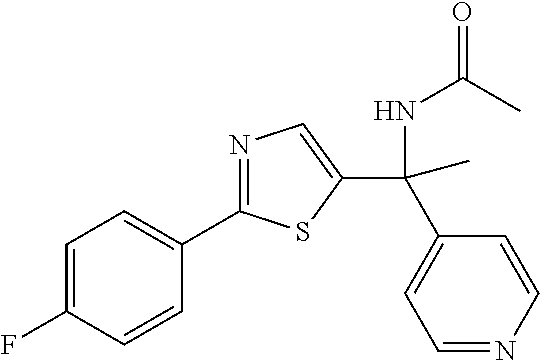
C1=C(F)C=CC(C2=NC=C(C(NC(=O)C)(C3=CC=NC=C3)C)S2)=C1
